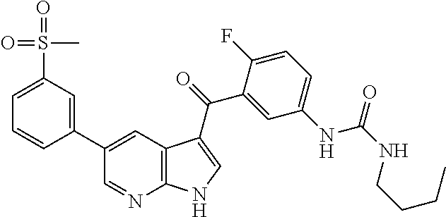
C1(C2=CC(S(=O)(=O)C)=CC=C2)=CC2=C(N=C1)NC=C2C(=O)C1=CC(NC(NCCCC)=O)=CC=C1F
